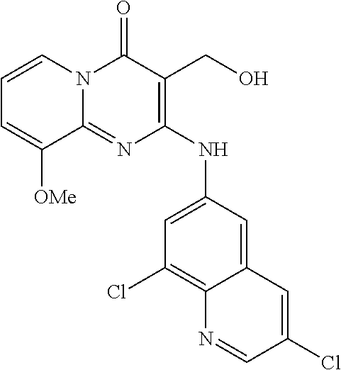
C1=CN2C(=NC(NC3=CC(Cl)=C4C(=C3)C=C(Cl)C=N4)=C(CO)C2=O)C([OMe])=C1
